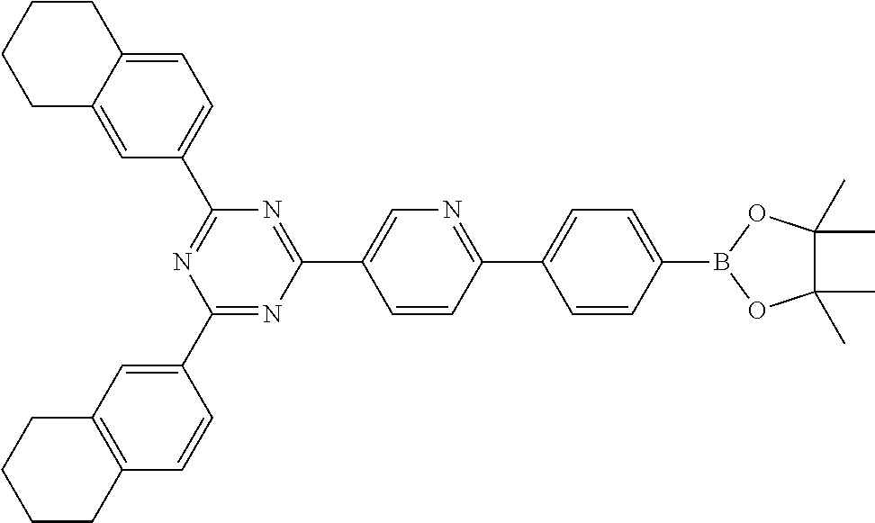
C1(C2=CC3=C(C=C2)CCCC3)=NC(C2=CN=C(C3=CC=C(B4OC(C)(C)C(C)(C)O4)C=C3)C=C2)=NC(C2=CC=C3C(=C2)CCCC3)=N1
